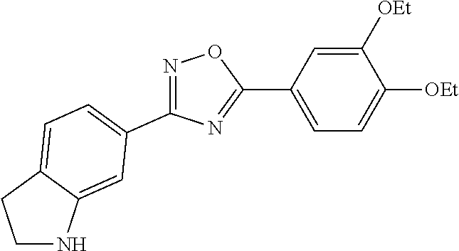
C1([OEt])=CC(C2=NC(C3=CC=C4C(=C3)NCC4)=NO2)=CC=C1[OEt]
